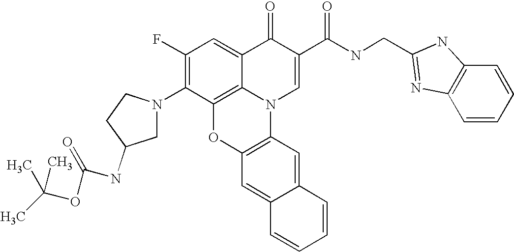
C1(F)=C(N2CC(NC(OC(C)(C)C)=O)CC2)C2=C3C(=C1)C(=O)C(C(NCC1=NC4=C(C=CC=C4)N1)=O)=CN3C1=C(O2)C=C2C(=C1)C=CC=C2
